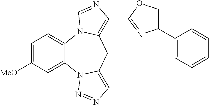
C1=C([MeO])C=C2C(=C1)N1C(=C(C3=NC(C4=CC=CC=C4)=CO3)N=C1)CC1=CN=NN21
